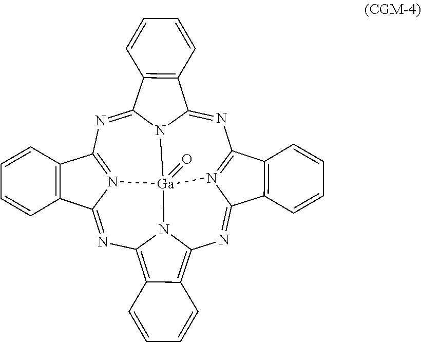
N1=C2N3C(=NC4=N5C(=NC6=C7C(=C8N=C9N(=C1C1=C9C=CC=C1)[Ga]53(=O)N86)C=CC=C7)C1=C4C=CC=C1)C1=C2C=CC=C1
